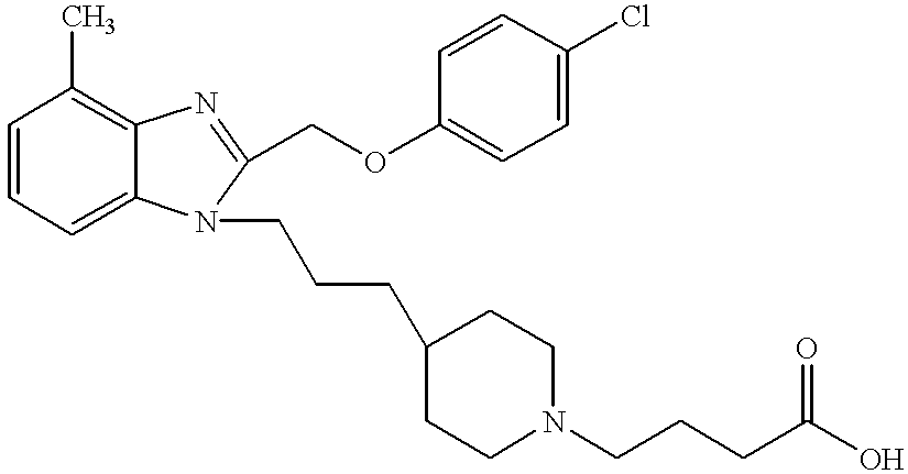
C1=CC=C2C(=C1C)N=C(COC1=CC=C(Cl)C=C1)N2CCCC1CCN(CCCC(O)=O)CC1
